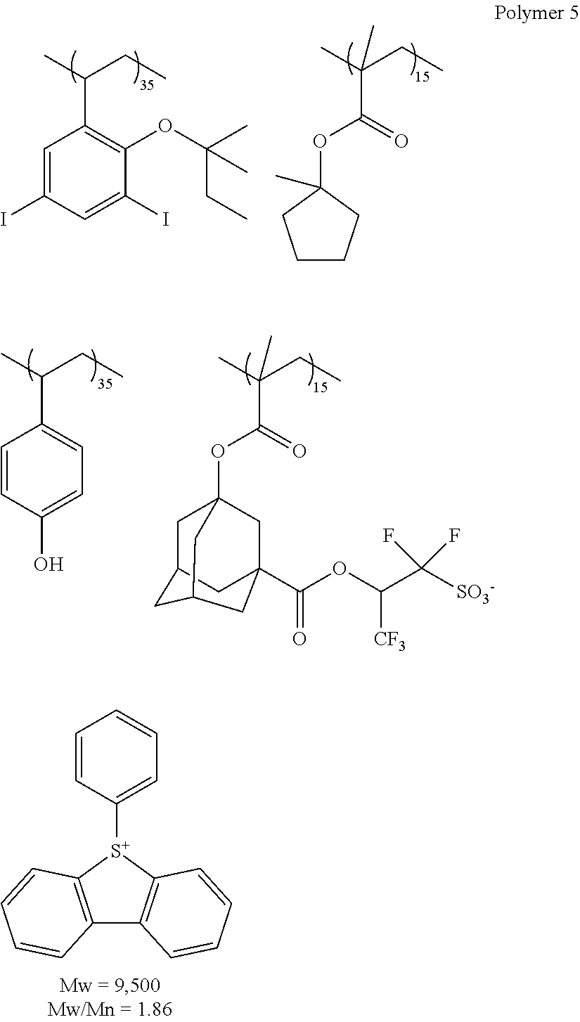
C1=CC([S+]2C3=C(C4=C2C=CC=C4)C=CC=C3)=CC=C1.C1=C(I)C=C(I)C(OC(C)(CC)C)=C1C(CC)C.C1CCC(C)(OC(C(C)(CC)C)=O)C1.C12(OC(C(C)(CC)C)=O)CC3CC(C1)CC(C(OC(C([SO3-])(F)F)[CF3])=O)(C2)C3.C1(C(C)CC)=CC=C(O)C=C1
